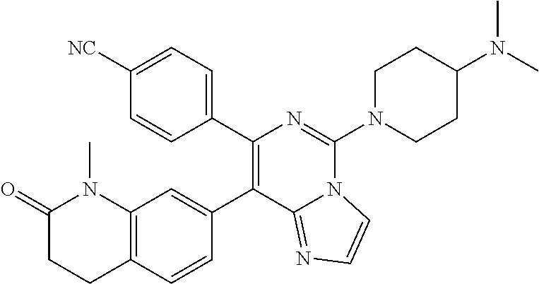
C1(C2=CC3=C(C=C2)CCC(=O)N3C)=C(C2=CC=C([NC])C=C2)N=C(N2CCC(N(C)C)CC2)N2C1=NC=C2
